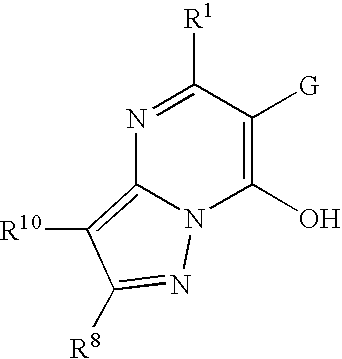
N1=C([R1])C([G])=C(O)N2C1=C([R10])C([R8])=N2
